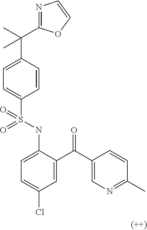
C1=C(C(C)(C)C2=NC=CO2)C=CC(S(NC2=CC=C(Cl)C=C2C(C2=CN=C(C)C=C2)=O)(=O)=O)=C1
